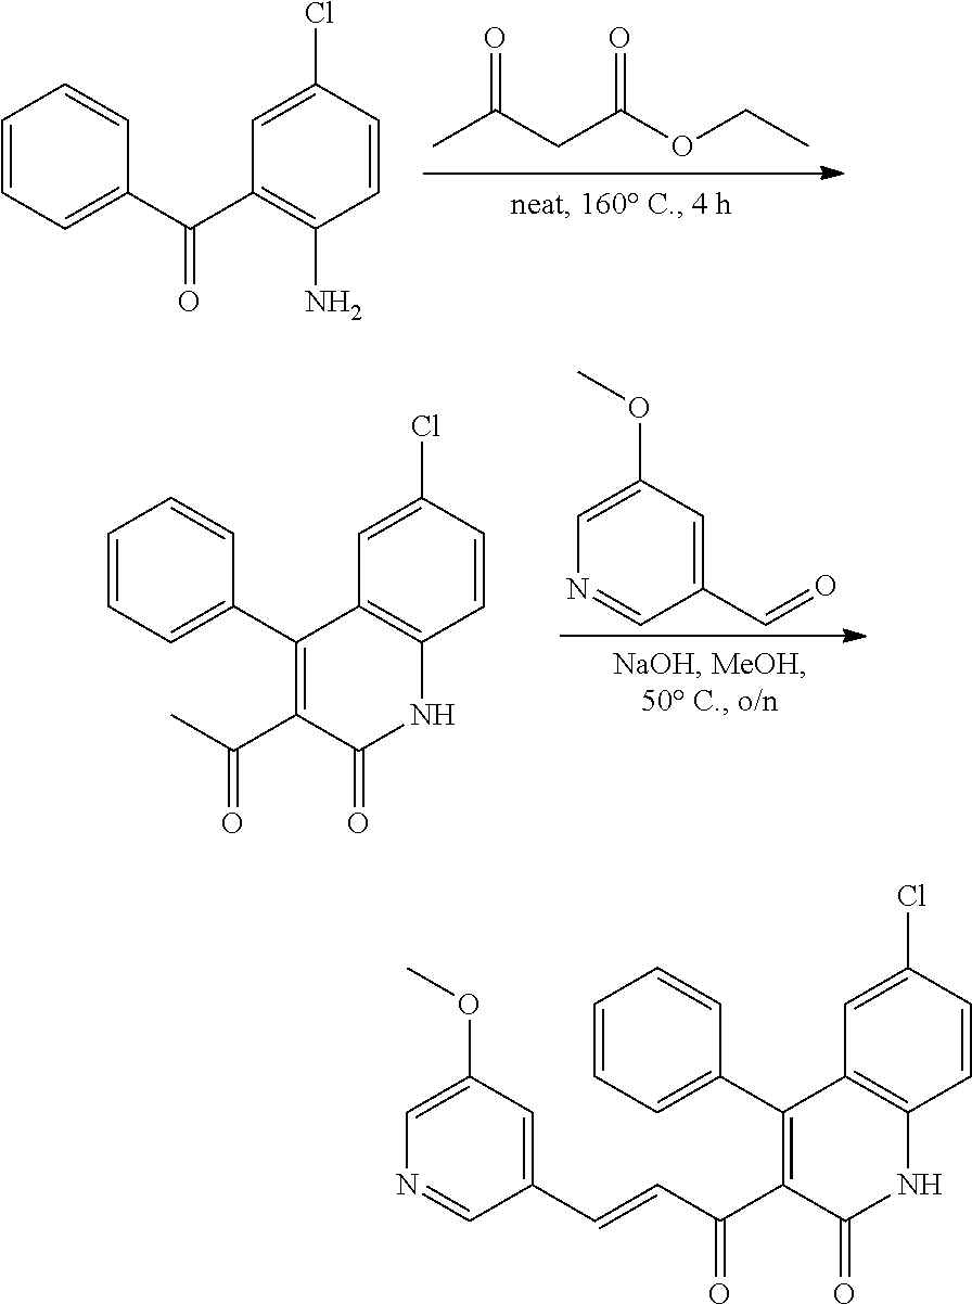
C1=CC=C(C(C2=C(N)C=CC(Cl)=C2)=O)C=C1.CC(CC(OCC)=O)=O.C1(C=O)=CC(OC)=CN=C1.ClC1=CC2=C(NC(=O)C(C(C)=O)=C2C2=CC=CC=C2)C=C1.ClC1=CC2=C(NC(=O)C(C(=O)C=CC3=CC(OC)=CN=C3)=C2C2=CC=CC=C2)C=C1
